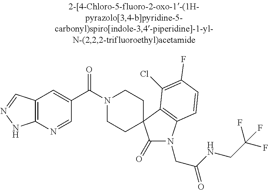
N1(C(C2=CC3=C(N=C2)NN=C3)=O)CCC2(CC1)C(=O)N(CC(NCC(F)(F)F)=O)C1=C2C(Cl)=C(F)C=C1
